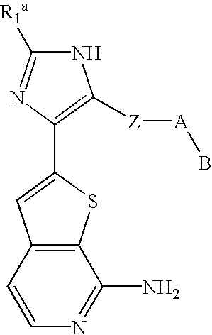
N1C([R1a])=NC(C2=CC3=C(S2)C(N)=NC=C3)=C1[Z][A]B
